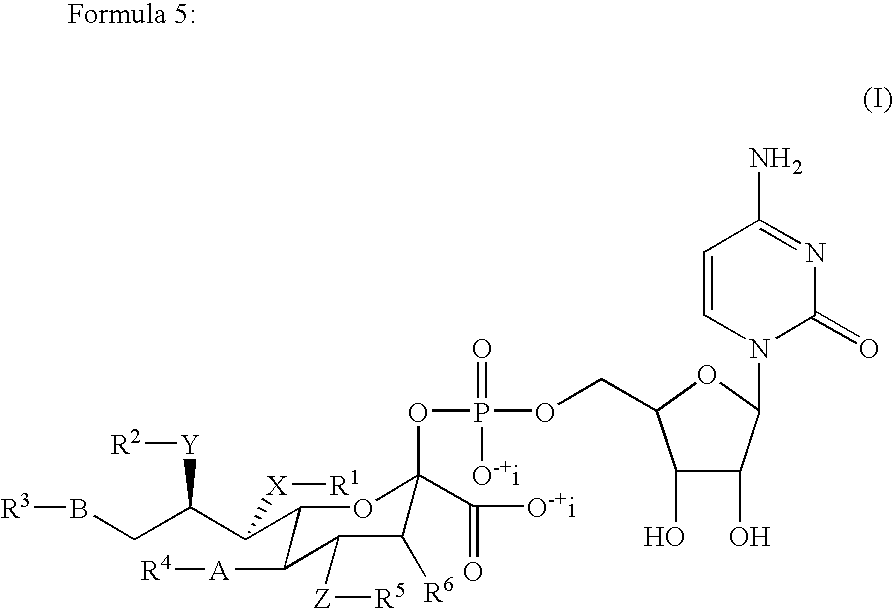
[R3]BCC(C(C1C([A][R4])C([Z][R5])C([R6])C(OP(=O)([O-+i])OCC2C(O)C(O)C(N3C(=O)N=C(N)C=C3)O2)(C([O-+i])=O)O1)[X][R1])[Y][R2]
